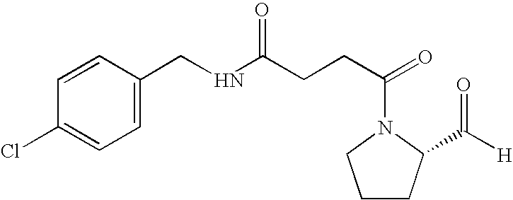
C1=CC(CNC(CCC(N2CCCC2C(=O)[H])=O)=O)=CC=C1Cl
